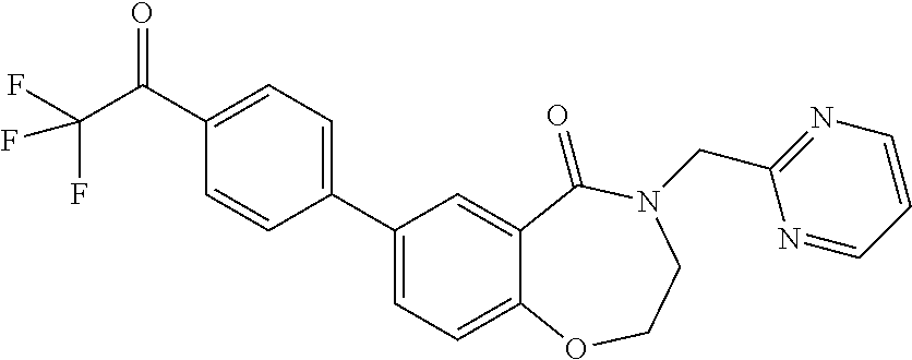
C1=C(C(C(F)(F)F)=O)C=CC(C2=CC=C3C(=C2)C(=O)N(CC2=NC=CC=N2)CCO3)=C1
